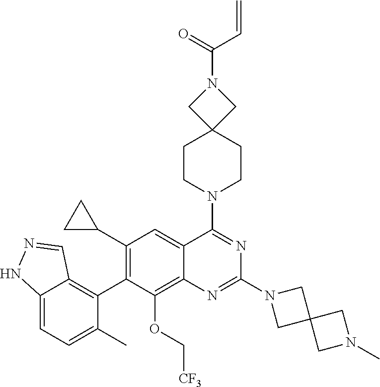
C12=CC=C(C)C(C3=C(C4CC4)C=C4C(=C3OC[CF3])N=C(N3CC5(C3)CN(C)C5)N=C4N3CCC4(CC3)CN(C(=O)C=C)C4)=C1C=NN2
